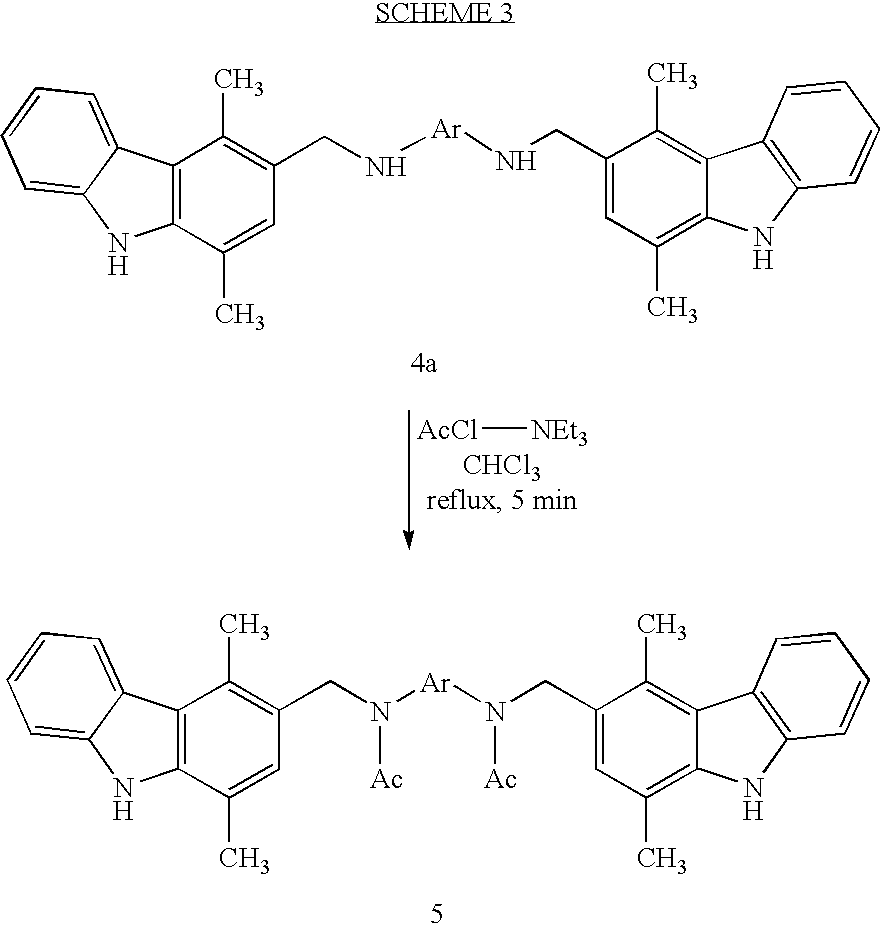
C12=C(C(C)=CC(CN([Ar]N(CC3=CC(C)=C4C(=C3C)C3=C(N4)C=CC=C3)[Ac])[Ac])=C1C)NC1=CC=CC=C21.C12=C(C(C)=CC(CN[Ar]NCC3=CC(C)=C4C(=C3C)C3=C(N4)C=CC=C3)=C1C)NC1=CC=CC=C21.[AcCl][NEt3]
